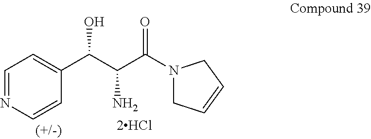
C1(C(C(C(=O)N2CC=CC2)N)O)=CC=NC=C1
